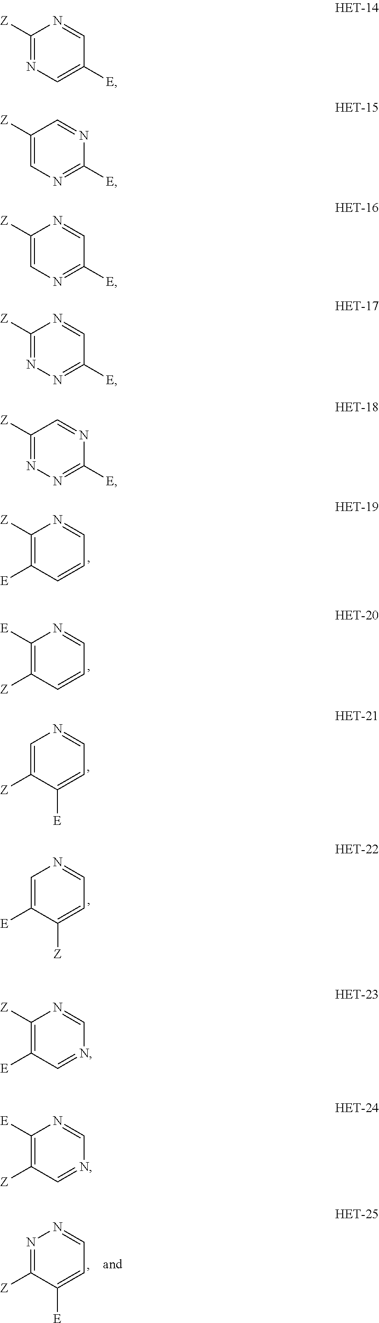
C1([Z])=C([E])C=CC=N1.C1([E])=C([Z])C=CC=N1.C1=C([Z])C([E])=CC=N1.C1=C([E])C([Z])=CC=N1.C1([Z])=C([E])C=NC=N1.C1([E])=C([Z])C=NC=N1.N1=C([Z])C([E])=CC=N1.C1([Z])=NC=C([E])C=N1.C1([Z])=CN=C([E])N=C1.C1([Z])=CN=C([E])C=N1.C1([Z])=NN=C([E])C=N1.C1([Z])=NN=C([E])N=C1
